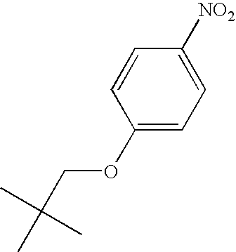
C1=CC(OCC(C)(C)C)=CC=C1[NO2]
